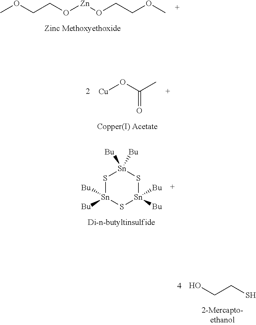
COCCO[Zn]OCCOC.[Cu]OC(C)=O.S1[Sn]([Bu])([Bu])S[Sn]([Bu])([Bu])S[Sn]1([Bu])[Bu].OCCS
